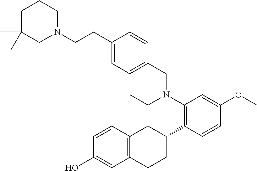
OC1=CC2=C(C=C1)CC(C1=C(N(CC)CC3=CC=C(CCN4CCCC(C)(C)C4)C=C3)C=C(OC)C=C1)CC2
